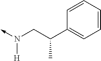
N(CC(C1=CC=CC=C1)C)([H])->C
